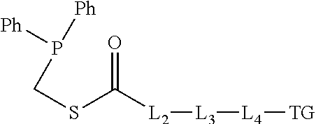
S(C([L2][L3][L4][TG])=O)CP([Ph])[Ph]
